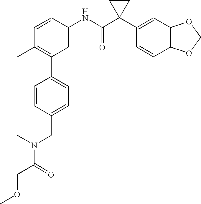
C1(C2=C(C)C=CC(NC(C3(C4=CC5=C(C=C4)OCO5)CC3)=O)=C2)=CC=C(CN(C(COC)=O)C)C=C1
